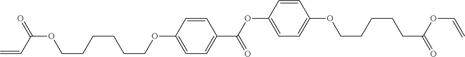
O(C1=CC=C(C(=O)OC2=CC=C(OCCCCCC(=O)OC=C)C=C2)C=C1)CCCCCCOC(C=C)=O
